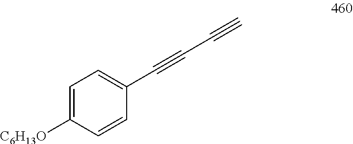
C1=C([C6H13O])C=CC(C#CC#C)=C1
